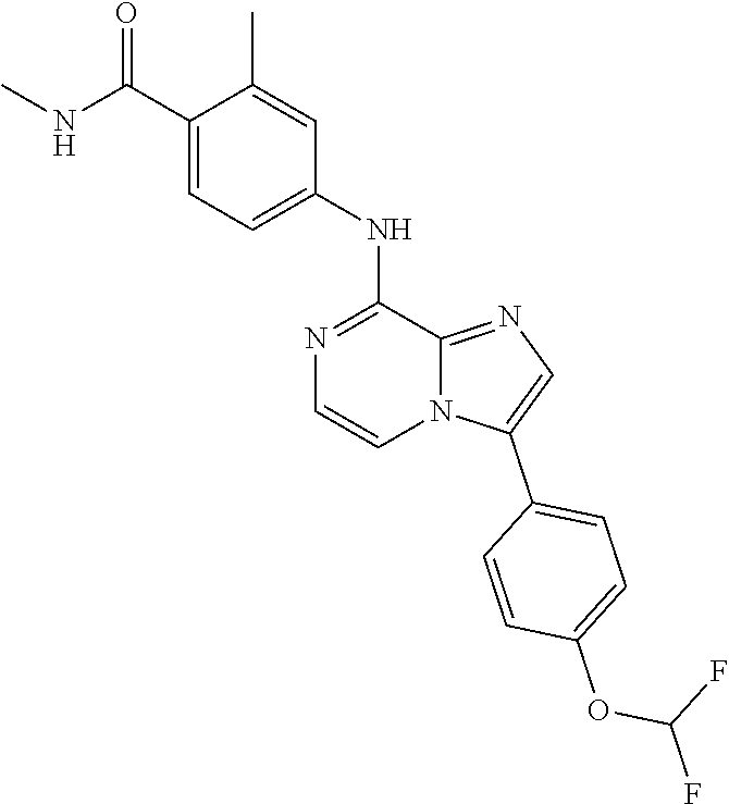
C1=C(NC2=NC=CN3C2=NC=C3C2=CC=C(OC(F)F)C=C2)C=C(C)C(C(NC)=O)=C1
